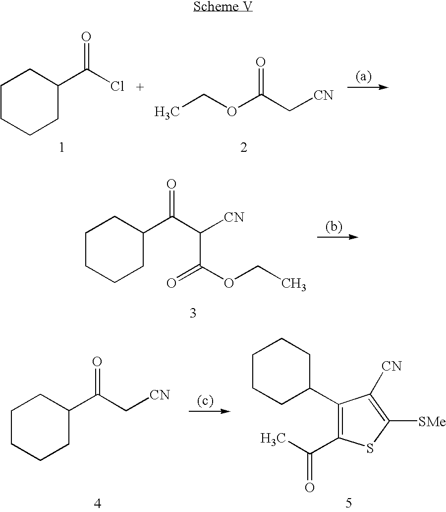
C1CCCC(C(C([CN])C(OCC)=O)=O)C1.C1CCCC(C(Cl)=O)C1.CCOC(C[CN])=O.C1CCCC(C(C[CN])=O)C1.C1CCC(C2=C(C(C)=O)SC([SMe])=C2[CN])CC1
